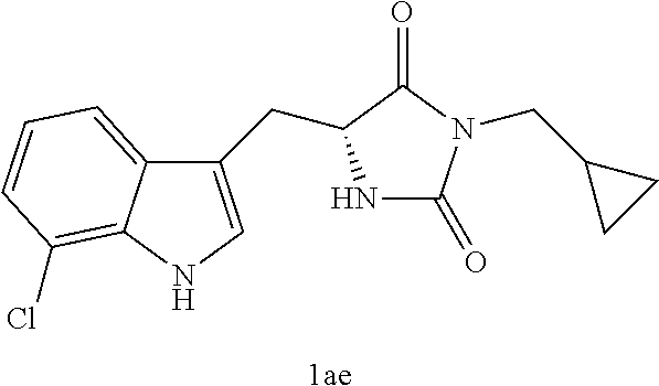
N1C(=O)N(CC2CC2)C(=O)C1CC1=CNC2=C(Cl)C=CC=C12.[1ae]
